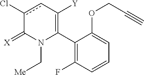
C1(C2=C([Y])cc(Cl)C(=[X])N2C[Me])=C(F)C=CC=C1OCC#C
